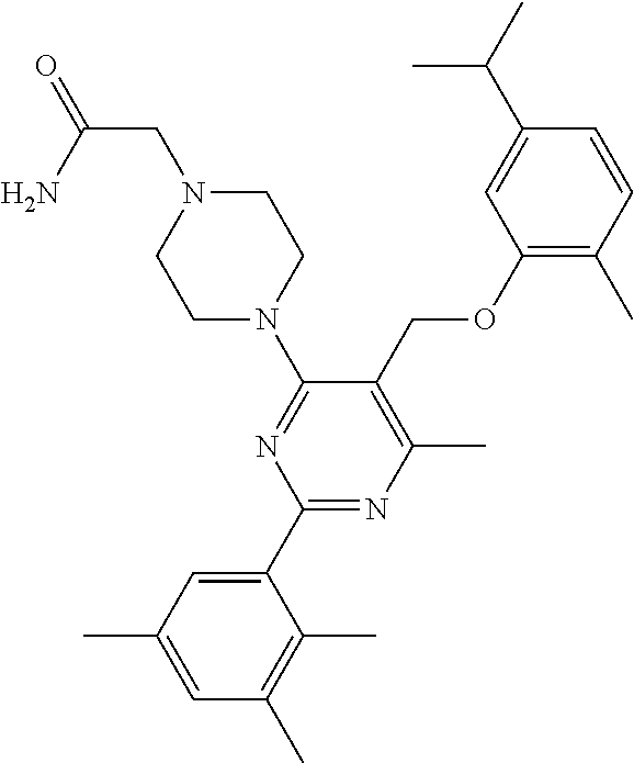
C1(OCC2=C(C)N=C(C3=CC(C)=CC(C)=C3C)N=C2N2CCN(CC(=O)N)CC2)=C(C)C=CC(C(C)C)=C1
